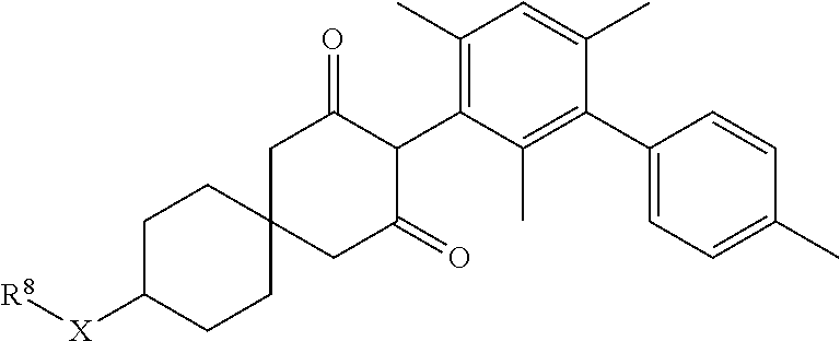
C1C([X][R8])CCC2(C1)CC(=O)C(C1=C(C)C=C(C)C(C3=CC=C(C)C=C3)=C1C)C(=O)C2
